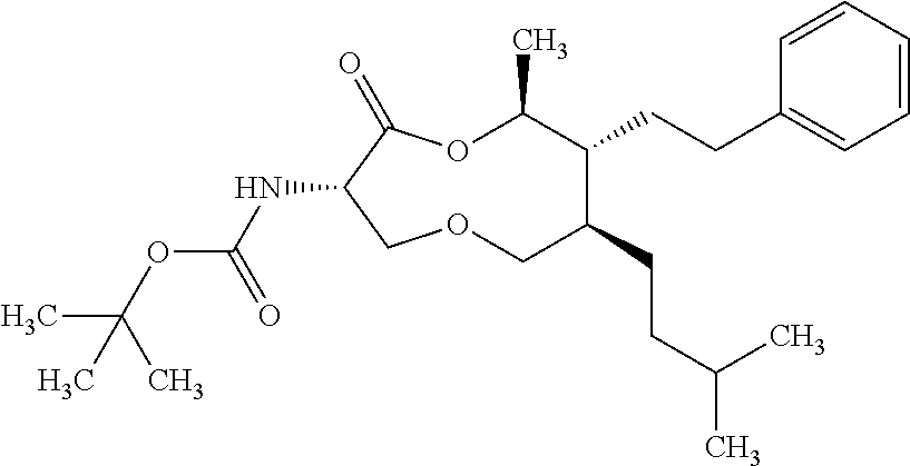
N(C1C(=O)OC(C)C(CCC2=CC=CC=C2)C(CCC(C)C)COC1)C(OC(C)(C)C)=O
